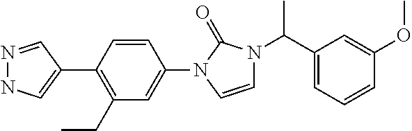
N1=CC(C2=C(CC)C=C(N3C=CN(C(C4=CC=CC(OC)=C4)C)C3=O)C=C2)=CN1
